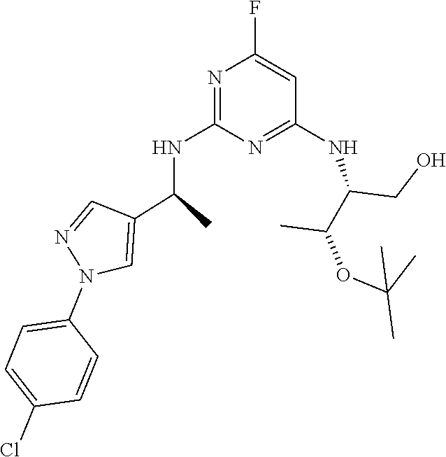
N1=C(NC(C2=CN(C3=CC=C(Cl)C=C3)N=C2)C)N=C(NC(CO)C(C)OC(C)(C)C)C=C1F
